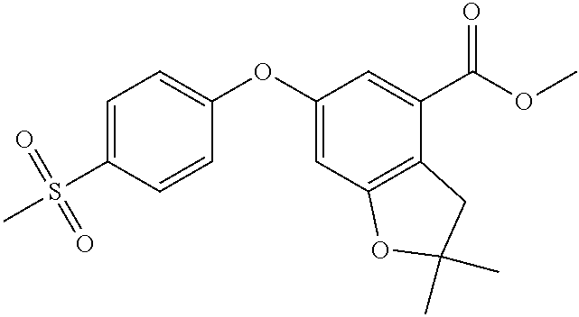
C1(OC2=CC=C(S(C)(=O)=O)C=C2)=CC2=C(C(C(OC)=O)=C1)CC(C)(C)O2
